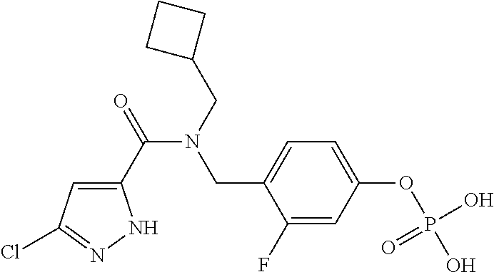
C1(C(=O)N(CC2CCC2)CC2=CC=C(OP(O)(=O)O)C=C2F)=CC(Cl)=NN1
